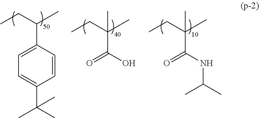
C1=CC(C(CC)C)=CC=C1C(C)(C)C.C(C(CC)(C)C)(O)=O.C(C(CC)(C)C)(NC(C)C)=O
